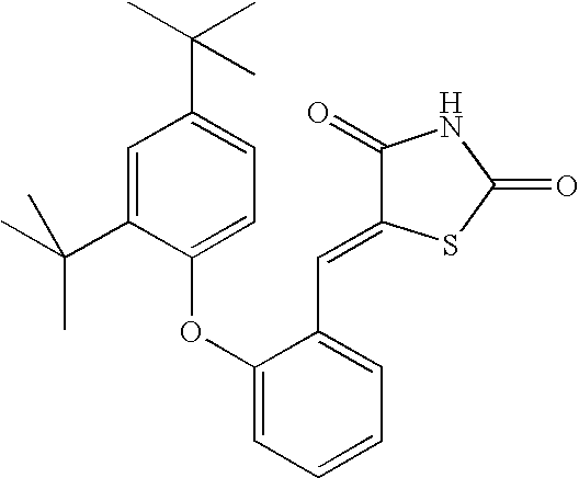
C1=C(C(C)(C)C)C(OC2=CC=CC=C2C=C2C(=O)NC(=O)S2)=CC=C1C(C)(C)C
